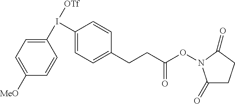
C1(I(C2=CC=C([MeO])C=C2)[OTf])=CC=C(CCC(ON2C(=O)CCC2=O)=O)C=C1
